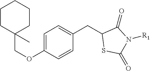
C1=C(OCC2(C)CCCCC2)C=CC(CC2SC(=O)N([R1])C2=O)=C1
